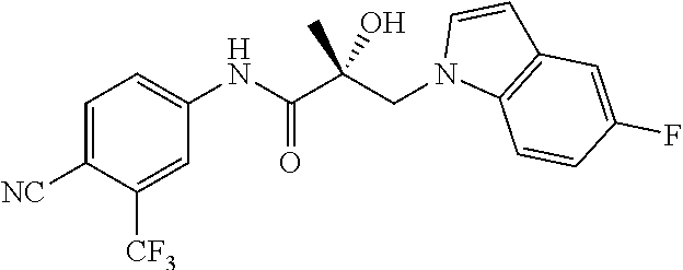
C1=C([NC])C([CF3])=CC(NC(C(CN2C3=C(C=C2)C=C(F)C=C3)(O)C)=O)=C1
